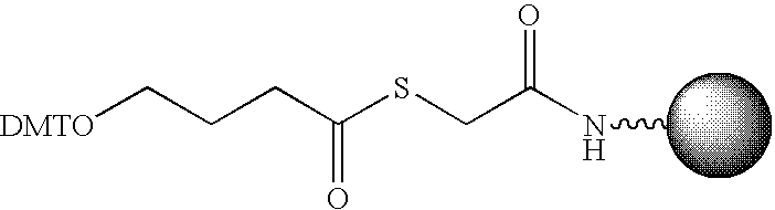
N(C)C(CSC(CCC[DMTO])=O)=O
